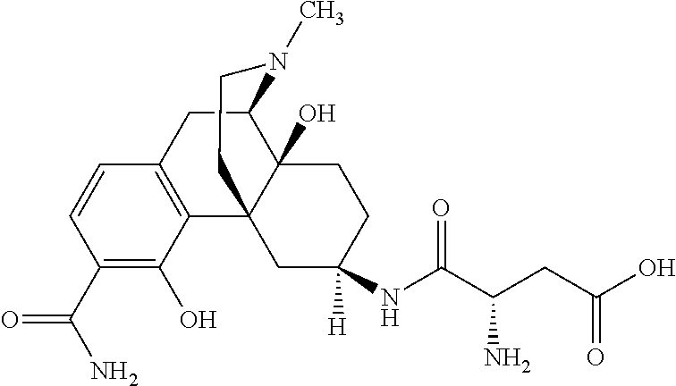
C1(C(=O)N)=C(O)C2=C(C=C1)CC1C3(O)C2(CC(NC(C(CC(O)=O)N)=O)([H])CC3)CCN1C
